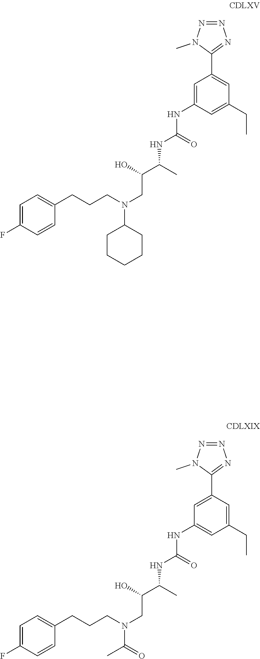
N(CC(C(C)NC(=O)NC1=CC(CC)=CC(C2=NN=NN2C)=C1)O)(CCCC1=CC=C(F)C=C1)C(C)=O.N(CC(C(C)NC(=O)NC1=CC(C2=NN=NN2C)=CC(CC)=C1)O)(C1CCCCC1)CCCC1=CC=C(F)C=C1
